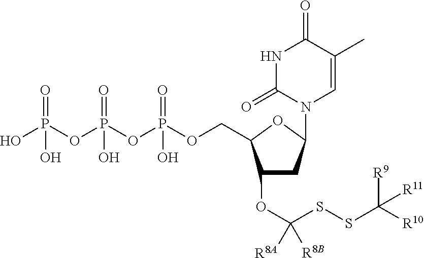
C1(OC(SSC([R10])([R9])[R11])([R8B])[R8A])CC(N2C=C(C)C(=O)NC2=O)OC1COP(=O)(O)OP(=O)(O)OP(O)(=O)O
